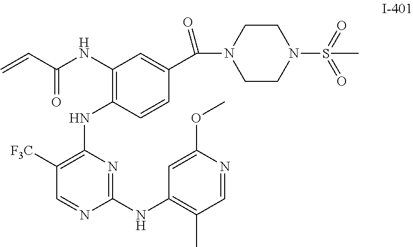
C1([F3C])=C(NC2=C(NC(C=C)=O)C=C(C(N3CCN(S(C)(=O)=O)CC3)=O)C=C2)N=C(NC2=C(C)C=NC(OC)=C2)N=C1
